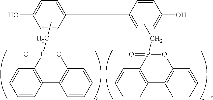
C12=C(C3=C(OP1(=O)CC)C=CC=C3)C=CC=C2.C12=C(C3=C(OP1(=O)CC)C=CC=C3)C=CC=C2.C1(C2=CC=C(O)C=C2)=CC=C(O)C=C1
